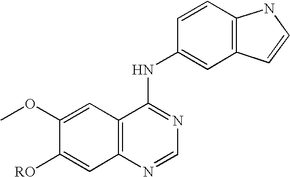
C1(OC)=CC2=C(C=C1[RO])N=CN=C2NC1=CC2=C(C=C1)NC=C2
